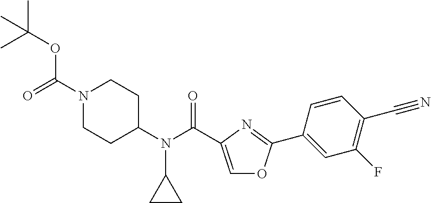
CC(OC(N1CCC(N(C(=O)C2=COC(C3=CC(F)=C(C#N)C=C3)=N2)C2CC2)CC1)=O)(C)C
